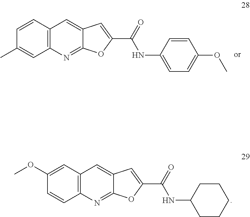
C12=C(N=C3C(=C1)C=C(C(=O)NC1=CC=C(OC)C=C1)O3)C=C(C)C=C2.C12=C(N=C3C(=C1)C=C(C(=O)NC1CCCCC1)O3)C=CC(OC)=C2
